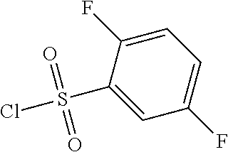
C1=C(F)C(S(Cl)(=O)=O)=CC(F)=C1
